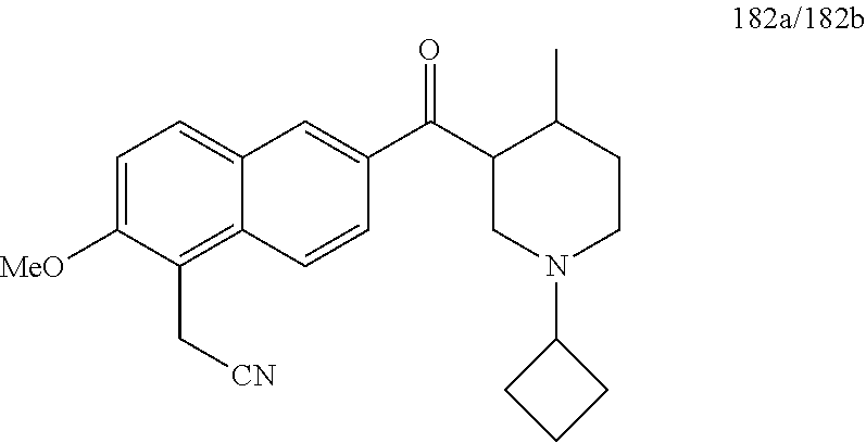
C1=C([MeO])C(C[CN])=C2C(=C1)C=C(C(C1CN(C3CCC3)CCC1C)=O)C=C2
